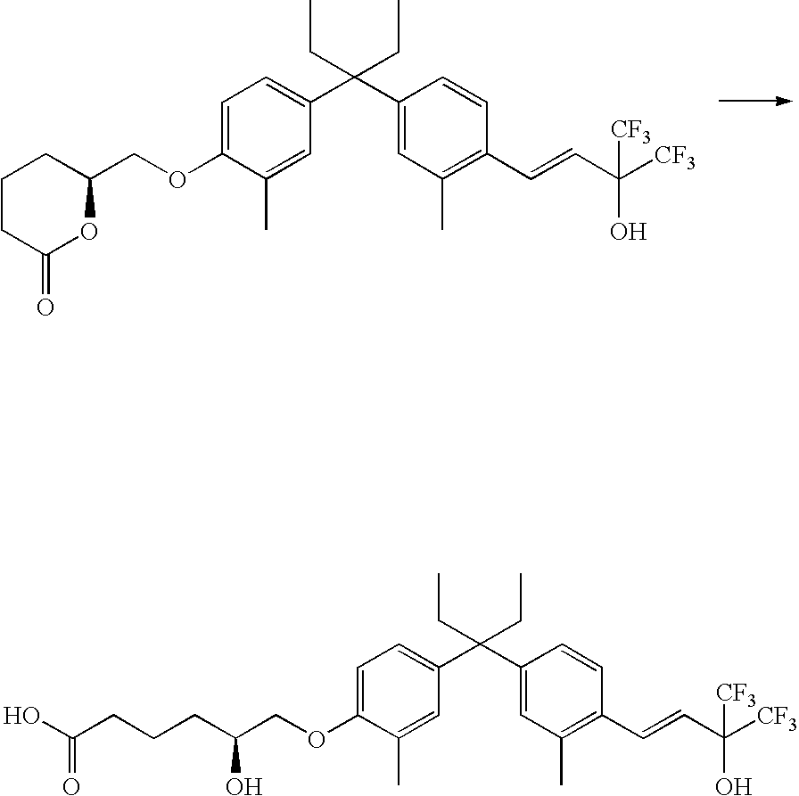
C1=C(OCC2OC(=O)CCC2)C(C)=CC(C(C2=CC(C)=C(C=CC([CF3])(O)[CF3])C=C2)(CC)CC)=C1.C1=C(OCC(O)CCCC(O)=O)C(C)=CC(C(C2=CC(C)=C(C=CC([CF3])(O)[CF3])C=C2)(CC)CC)=C1
